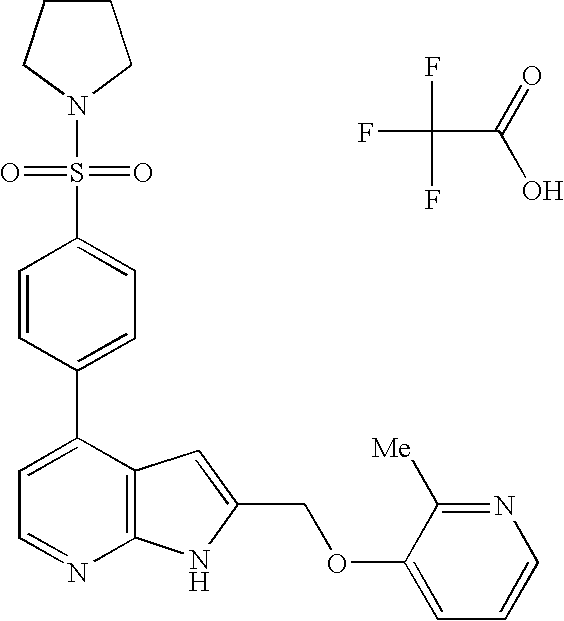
FC(F)(C(=O)O)F.C1(C2=CC=NC3=C2C=C(COC2=CC=CN=C2[Me])N3)=CC=C(S(N2CCCC2)(=O)=O)C=C1
